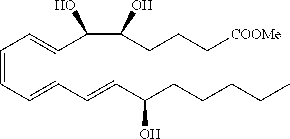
C(=CC=CC=CC(CCCCC)O)C=CC(C(O)CCC[COOMe])O
